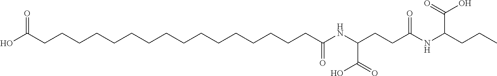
C(CCCCCCCCCCCCCCC(NC(CCC(NC(CCC)C(O)=O)=O)C(O)=O)=O)CC(O)=O
